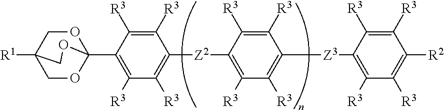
C1([R3])=C([R3])C([Z2]C2=C([R3])C([R3])=C(C34OCC([R1])(CO3)CO4)C([R3])=C2[R3])=C([R3])C([R3])=C1[Z3]C1=C([R3])C([R3])=C([R2])C([R3])=C1[R3]
